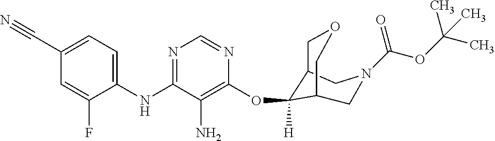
C1(C#N)=CC=C(NC2=NC=NC(OC3([H])C4COCC3CN(C(OC(C)(C)C)=O)C4)=C2N)C(F)=C1
